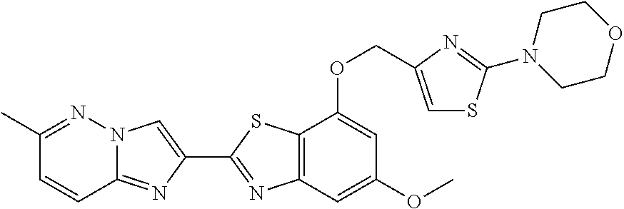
C1(C)=NN2C(=NC(C3=NC4=C(S3)C(OCC3=CSC(N5CCOCC5)=N3)=CC(OC)=C4)=C2)C=C1
